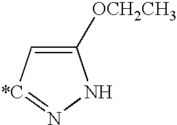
C1([OCH2CH3])=C[*C]=NN1
